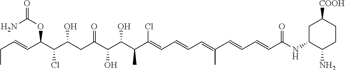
CCC=CC(C(C(CC(C(C(C(C(=CC=CC=C(C=CC=CC(NC1C(N)CCC([COOH])C1)=O)C)Cl)C)O)O)=O)O)Cl)OC(=O)N
